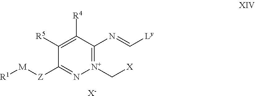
C1([R5])=C([R4])C(N=C[Ly])=[N+](C[X])N=C1[Z][M][R1].[X-]
